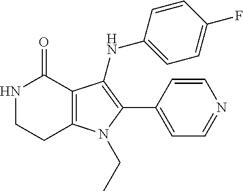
N1CCC2=C(C1=O)C(NC1=CC=C(F)C=C1)=C(C1=CC=NC=C1)N2CC
